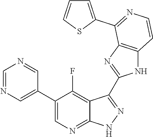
C1=NC=C(C2=CN=C3C(=C2F)C(C2=NC4=C(N2)C=CN=C4C2=CC=CS2)=N[N H]3)C=N1
